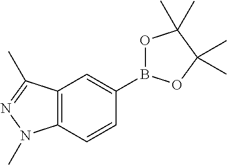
C12=C(C=CC(B3OC(C)(C)C(C)(C)O3)=C1)N(C)N=C2C
